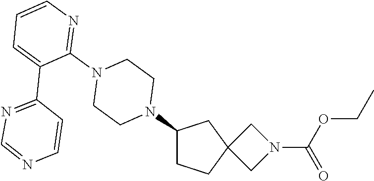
C1CC2(CC1N1CCN(C3=NC=CC=C3C3=NC=NC=C3)CC1)CN(C(=O)OCC)C2
